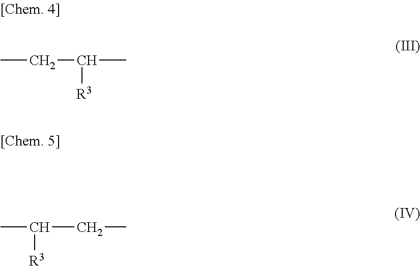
CCC(C)[R3].CC(CC)[R3]
